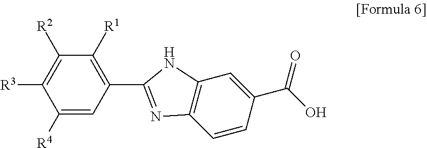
C1([R4])=CC(C2=NC3=C(C=C(C(O)=O)C=C3)N2)=C([R1])C([R2])=C1[R3]
